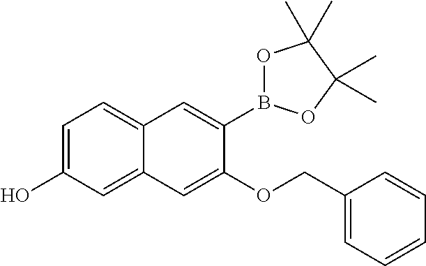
C1=C(O)C=C2C(=C1)C=C(B1OC(C)(C)C(C)(C)O1)C(OCC1=CC=CC=C1)=C2
